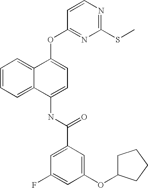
C1=CC=C2C(=C1)C(OC1=NC(SC)=NC=C1)=CC=C2NC(C1=CC(F)=CC(OC2CCCC2)=C1)=O
